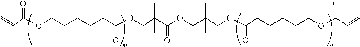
C=CC(OCCCCCC(OCC(C(=O)OCC(COC(CCCCCOC(C=C)=O)=O)(C)C)(C)C)=O)=O
